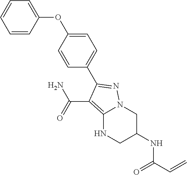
C1(C2=NN3C(=C2C(N)=O)NCC(NC(C=C)=O)C3)=CC=C(OC2=CC=CC=C2)C=C1
